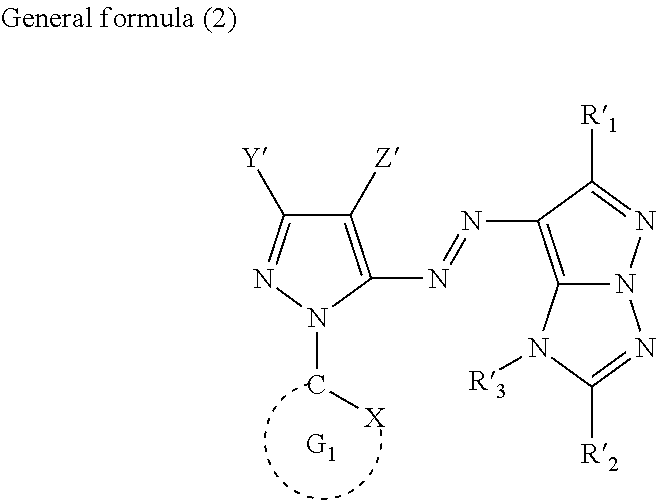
C1([Z])=C(N=NC2=C3N(N=C2[R1])N=C([R2])N3[R3])N(C[X])N=C1[Y]
